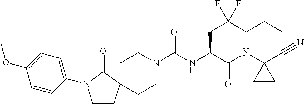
N1(C(NC(C(NC2(C#N)CC2)=O)CC(CCC)(F)F)=O)CCC2(CCN(C3=CC=C(OC)C=C3)C2=O)CC1
